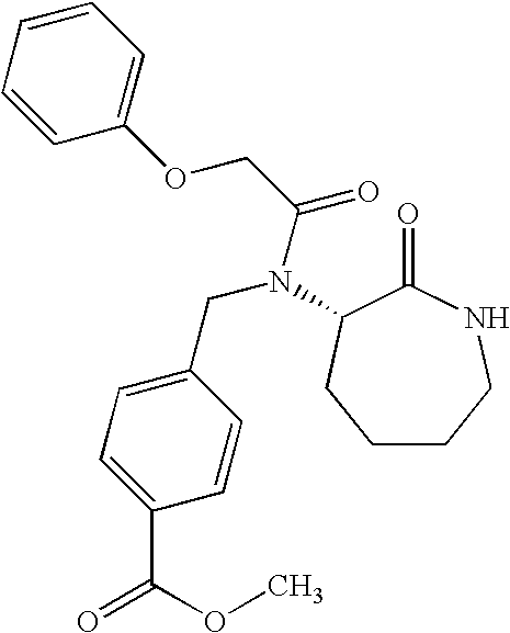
N(CC1=CC=C(C(=O)OC)C=C1)(C1C(=O)NCCCC1)C(COC1=CC=CC=C1)=O
